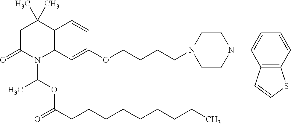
C12=C(C=C(OCCCCN3CCN(C4=CC=CC5=C4C=CS5)CC3)C=C1)N(C(OC(=O)CCCCCCCCC)C)C(=O)CC2(C)C
